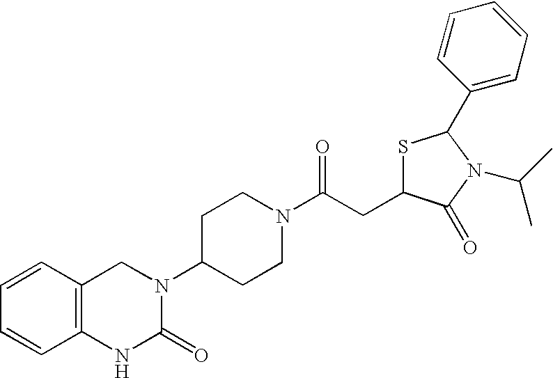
C12=C(C=CC=C1)CN(C1CCN(C(CC3SC(C4=CC=CC=C4)N(C(C)C)C3=O)=O)CC1)C(=O)N2
